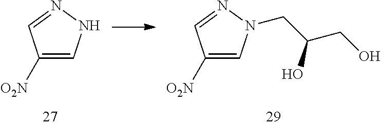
C1([O2N])=CNN=C1.C1([O2N])=CN(CC(CO)O)N=C1
